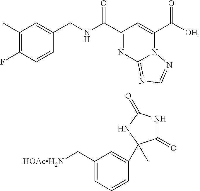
C1(C)=C(F)C=CC(CNC(C2=NC3=NC=NN3C(C([OH])=O)=C2)=O)=C1.C1(C[HOAcH2N])=CC=CC(C2(C)C(=O)NC(=O)N2)=C1
